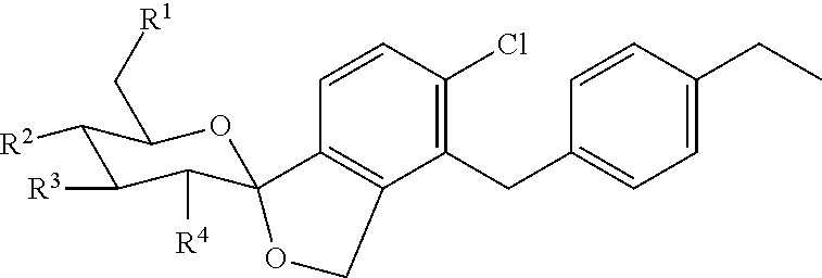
C12=C(C(CC3=CC=C(CC)C=C3)=C(Cl)C=C1)COC21C([R4])C([R3])C([R2])C(C[R1])O1
